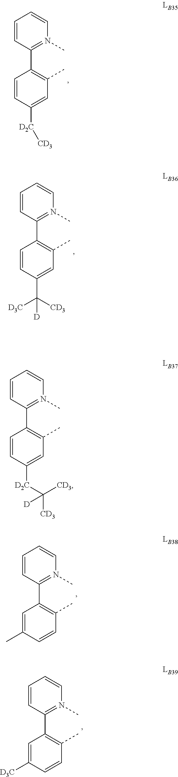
C1=CC([D2C][CD3])=CC(C)=C1C1=N(C)C=CC=C1.C1=CC(C([CD3])([D3C])[D])=CC(C)=C1C1=N(C)C=CC=C1.C1=CC([D2C]C([CD3])([CD3])[D])=CC(C)=C1C1=N(C)C=CC=C1.C1=C(C)C=CC(C)=C1C1=N(C)C=CC=C1.C1=C([D3C])C=CC(C)=C1C1=N(C)C=CC=C1
